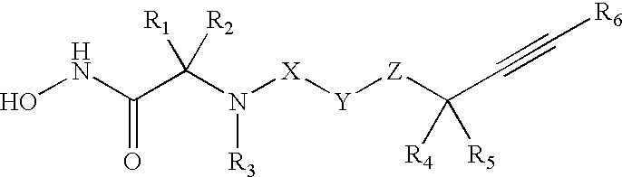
ONC(=O)C(N([R3])[X][Y][Z]C([R4])([R5])C#C[R6])([R1])[R2]
